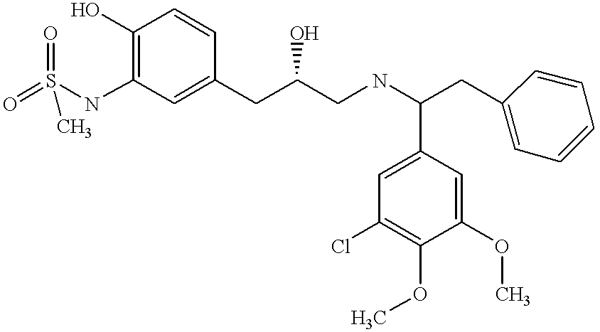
O=S(NC1=C(O)C=CC(CC(CNC(CC2=CC=CC=C2)C2=CC(Cl)=C(OC)C(OC)=C2)O)=C1)(=O)C
